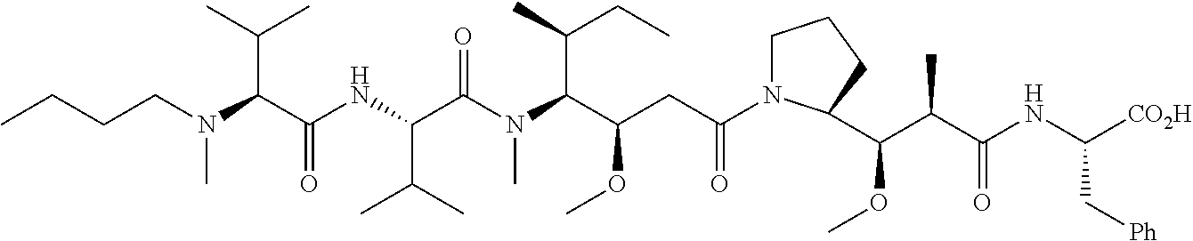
N(C(C(=O)NC(C(C)C)C(=O)N(C)C(C(CC)C)C(CC(=O)N1CCCC1C(OC)C(C)C(=O)NC([CO2H])C[Ph])OC)C(C)C)(CCCC)C
